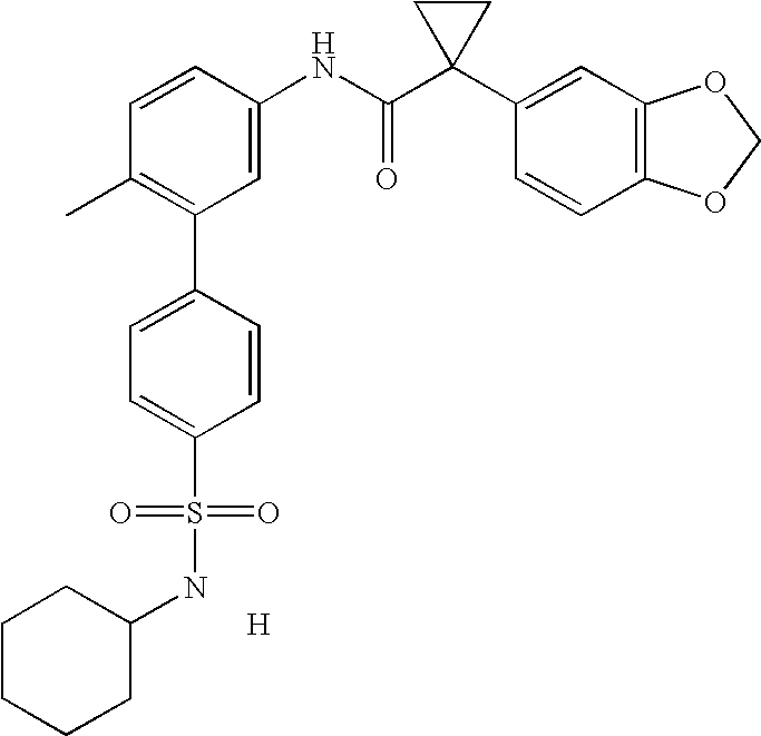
C1=CC(NC(C2(C3=CC4=C(C=C3)OCO4)CC2)=O)=CC(C2=CC=C(S(=O)(=O)NC3CCCCC3)C=C2)=C1C.[H]
